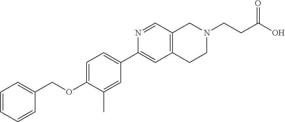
C1=CC=CC(COC2=CC=C(C3=CC4=C(C=N3)CN(CCC(O)=O)CC4)C=C2C)=C1
